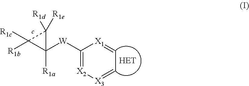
C1([W]C2([R1a])C([R1c])([R1b])C2([R1d])[R1e])=[X2][X3]=CC=[X1]1
